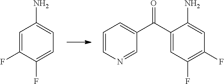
C1=C(F)C(F)=CC=C1N.C1(C(C2=CC=CN=C2)=O)=CC(F)=C(F)C=C1N
